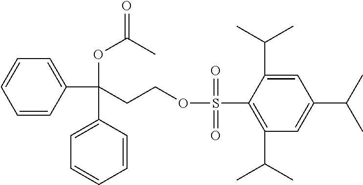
C1(C(CCOS(C2=C(C(C)C)C=C(C(C)C)C=C2C(C)C)(=O)=O)(OC(=O)C)C2=CC=CC=C2)=CC=CC=C1
